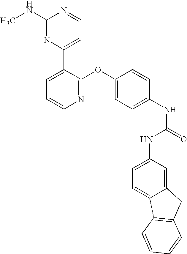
C1(NC)=NC(C2=CC=CN=C2OC2=CC=C(NC(=O)NC3=CC=C4C(=C3)CC3=C4C=CC=C3)C=C2)=CC=N1
